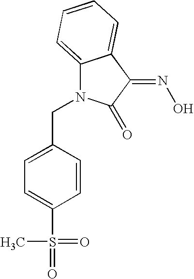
C1(CN2C3=CC=CC=C3C(=NO)C2=O)=CC=C(S(C)(=O)=O)C=C1
